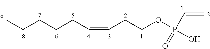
CCCCCC=CCCOP(O)(=O)C=C
